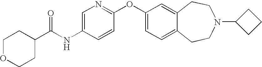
C1=C(NC(C2CCOCC2)=O)C=CC(OC2=CC=C3C(=C2)CCN(C2CCC2)CC3)=N1
